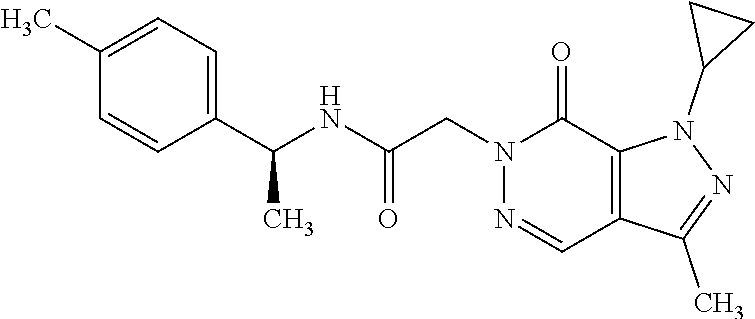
N1=CC2=C(C(=O)N1CC(NC(C1=CC=C(C)C=C1)C)=O)N(C1CC1)N=C2C
